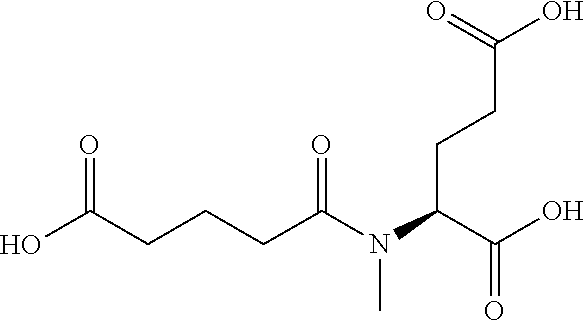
C(C(O)=O)(CCC(O)=O)N(C(CCCC(O)=O)=O)C
